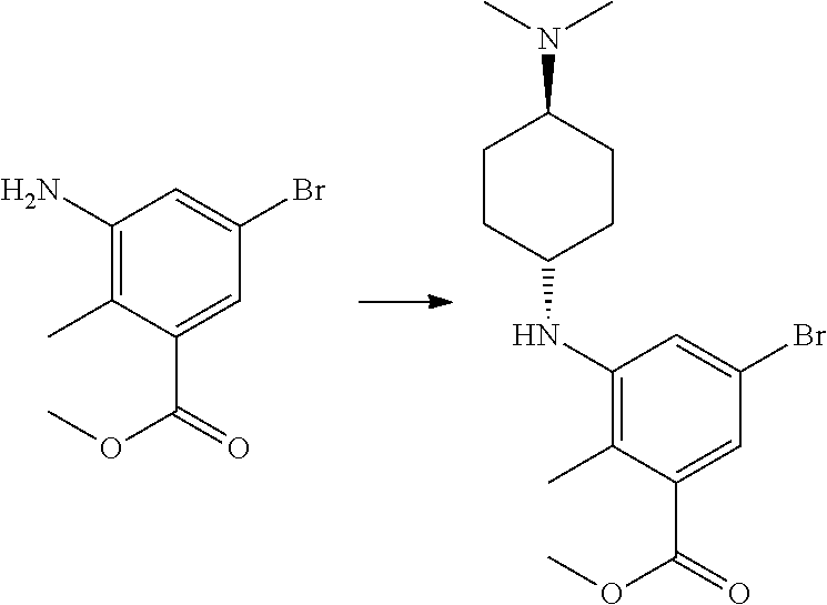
C1(N)=C(C)C(C(=O)OC)=CC(Br)=C1.C1(NC2CCC(N(C)C)CC2)=C(C)C(C(=O)OC)=CC(Br)=C1
